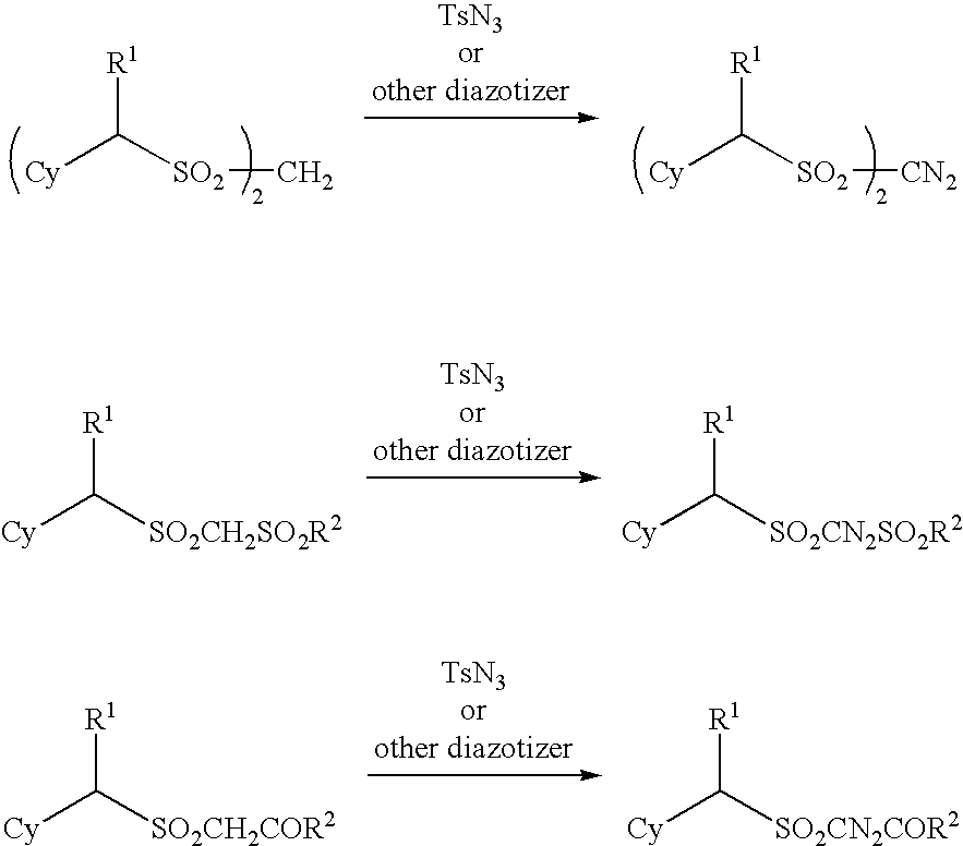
[Cy]C([SO2][CN2])[R1].[TsN3orother diazotizer].[Cy]C([SO2]C)[R1].[Cy]C([SO2CH2SO2R2])[R1].[Cy]C([SO2CN2SO2R2])[R1].[TsN3orother diazotizer].[Cy]C([SO2CH2COR2])[R1].[Cy]C([SO2CN2COR2])[R1].[TsN3orother diazotizer]
